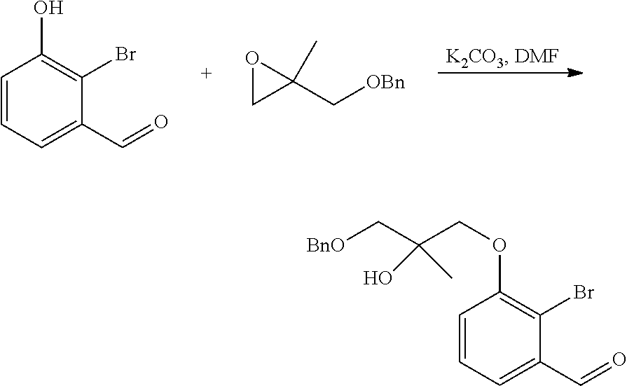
C1=CC=C(C=O)C(Br)=C1O.C1(C[OBn])(C)OC1.C1=CC=C(C=O)C(Br)=C1OCC(C[BnO])(O)C
